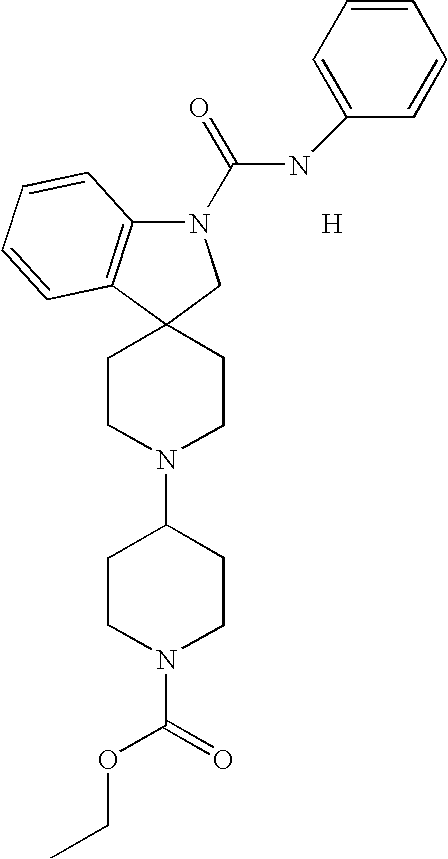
C1CN(C2CCN(C(OCC)=O)CC2)CCC12CN(C(=O)NC1=CC=CC=C1)C1=C2C=CC=C1.[H]
